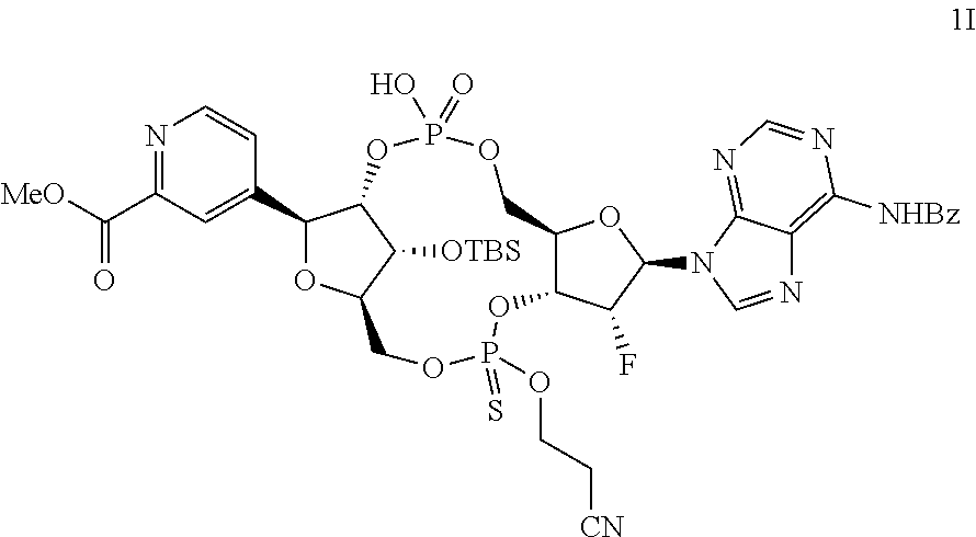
N1=C(C([MeO])=O)C=C(C2OC3C([OTBS])C2OP(=O)(O)OCC2C(C(F)C(N4C=NC5=C([NHBz])N=CN=C45)O2)OP(OCC[CN])(=S)OC3)C=C1
